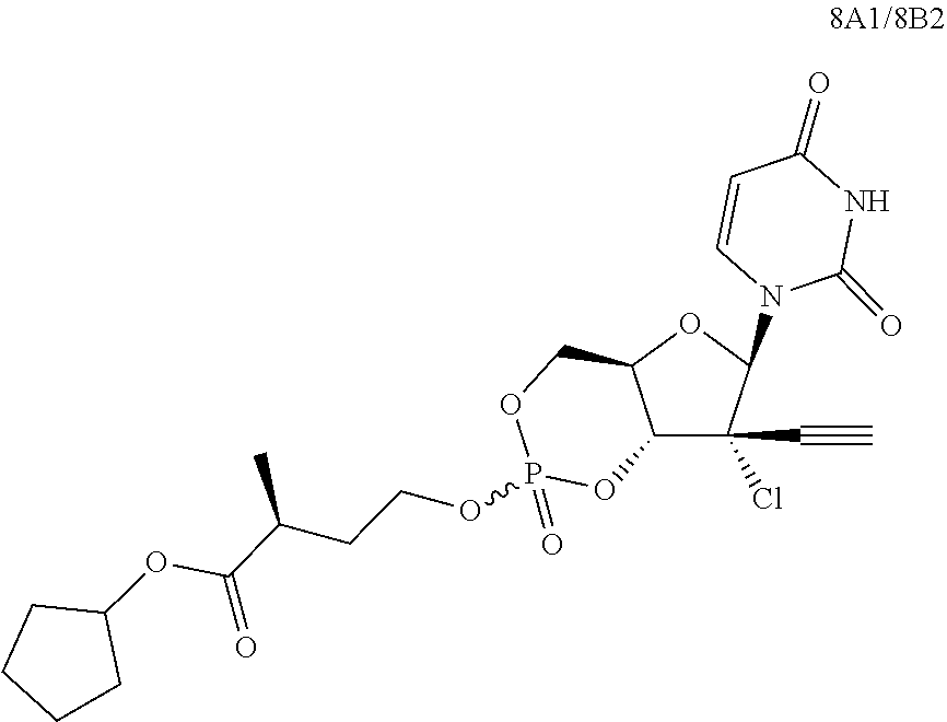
C1=CC(=O)NC(=O)N1C1OC2COP(=O)(OCCC(C(OC3CCCC3)=O)C)OC2C1(Cl)C#C
